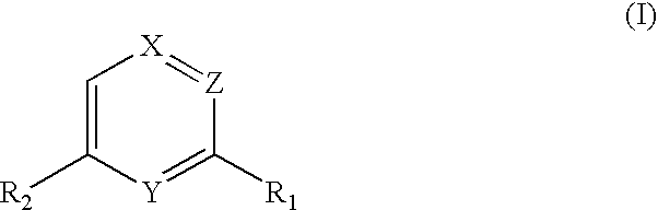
C1=C([R2])[Y]=C([R1])[Z]=[X]1
